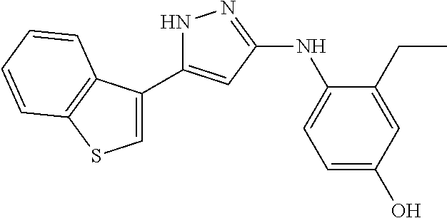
N1C(C2=CSC3=C2C=CC=C3)=CC(NC2=CC=C(O)C=C2CC)=N1
